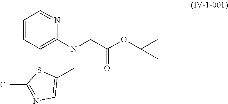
N1=CC=CC=C1N(CC(OC(C)(C)C)=O)CC1=CN=C(Cl)S1
